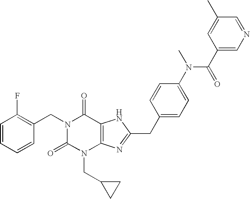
C1=CC=CC(CN2C(=O)N(CC3CC3)C3=C(C2=O)NC(CC2=CC=C(N(C(C4=CN=CC(C)=C4)=O)C)C=C2)=N3)=C1F
